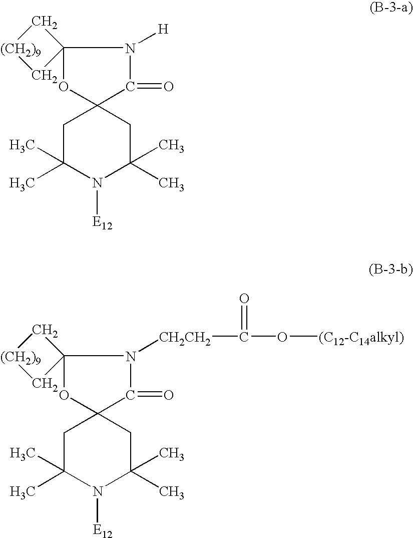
C1C(C)(C)N([E12])C(C)(C)CC12OC1(C[(CH2)9]C1)N([H])C2=O.C1C(C)(C)N([E12])C(C)(C)CC12OC1(C[(CH2)9]C1)N([CH2CH2]C(=O)O[(C12-C14alkyl)])C2=O
